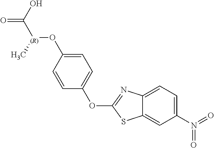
C1=CC(O[(R)](C(=O)O)C)=CC=C1OC1=NC2=CC=C(N(=O)=O)C=C2S1
